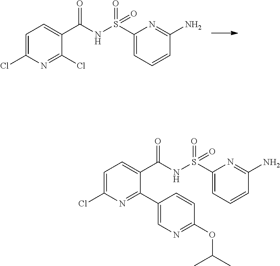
S(NC(C1=CC=C(Cl)N=C1Cl)=O)(C1=CC=CC(N)=N1)(=O)=O.S(NC(C1=CC=C(Cl)N=C1C1=CN=C(OC(C)C)C=C1)=O)(C1=CC=CC(N)=N1)(=O)=O
